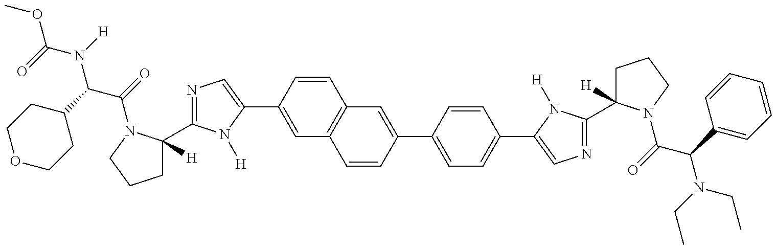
COC(=O)N([H])C(C1CCOCC1)C(=O)N1C(C2=NC=C(C3=CC4=C(C=C3)C=C(C3=CC=C(C5=CN=C(C6([H])CCCN6C(C(N(CC)CC)C6=CC=CC=C6)=O)N5[H])C=C3)C=C4)N2[H])([H])CCC1
